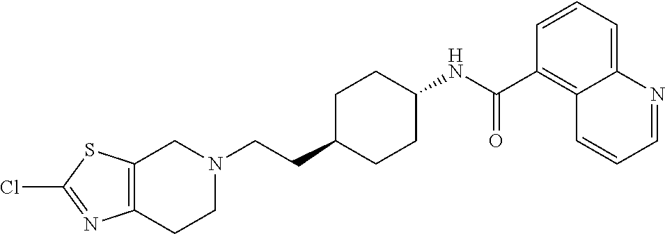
C1(Cl)=NC2=C(S1)CN(CCC1CCC(NC(C3=C4C(=CC=C3)N=CC=C4)=O)CC1)CC2
